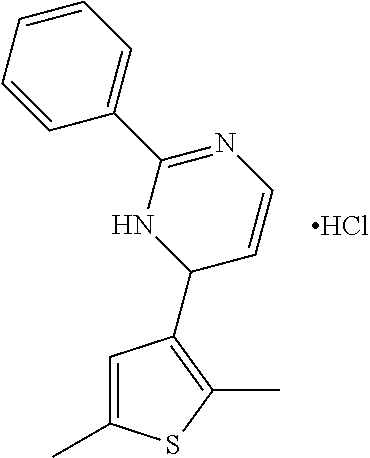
C1=C(C)SC(C)=C1C1C=CN=C(C2=CC=CC=C2)N1.Cl
